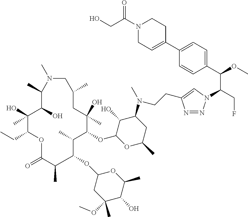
C1=C(CCN(C2C(O)C(OC3C(C)C(OC4CC(OC)(C)C(O)C(C)O4)C(C)C(=O)OC(CC)C(O)(C)C(O)C(C)N(C)CC(C)CC3(O)C)OC(C)C2)C)N=NN1C(C(C1=CC=C(C2=CCN(C(CO)=O)CC2)C=C1)OC)CF
